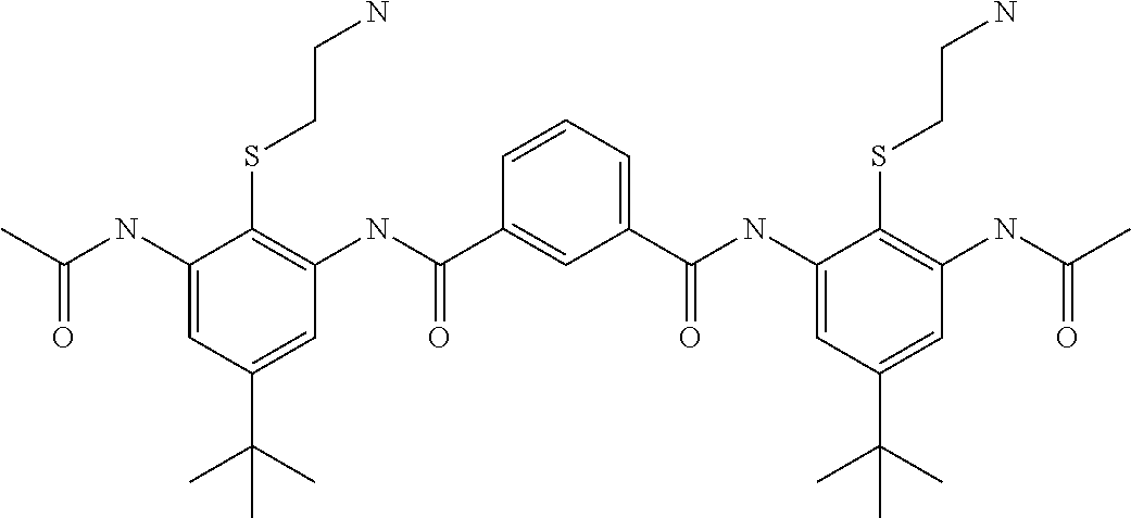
C1=CC=C(C(NC2=CC(C(C)(C)C)=CC(NC(C)=O)=C2SCCN)=O)C=C1C(NC1=C(SCCN)C(NC(C)=O)=CC(C(C)(C)C)=C1)=O
